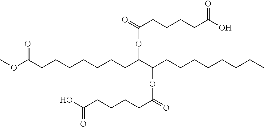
COC(CCCCCCCC(C(CCCCCCCC)OC(CCCCC(O)=O)=O)OC(CCCCC(O)=O)=O)=O
